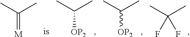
CC(C)=[M].CC(C)[OP2].CC(C)[OP2].CC(C)(F)F
